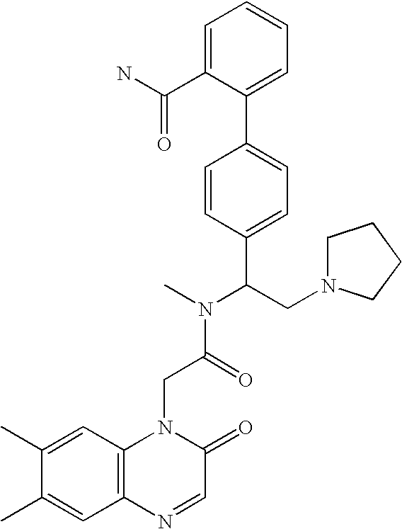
C(C(N(C)C(CN1CCCC1)C1=CC=C(C2=CC=CC=C2C(N)=O)C=C1)=O)N1C2=C(C=C(C)C(C)=C2)N=CC1=O
